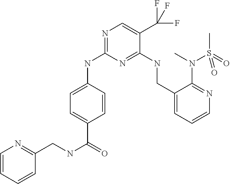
C1=C(C(NCC2=NC=CC=C2)=O)C=CC(NC2=NC=C(C(F)(F)F)C(NCC3=CC=CN=C3N(C)S(C)(=O)=O)=N2)=C1
